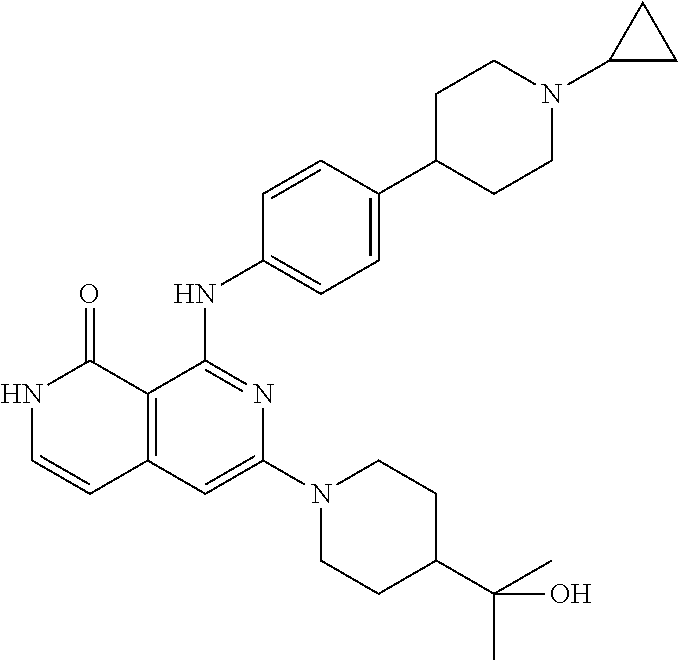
C1=CC(NC2=NC(N3CCC(C(C)(C)O)CC3)=CC3=C2C(=O)NC=C3)=CC=C1C1CCN(C2CC2)CC1
